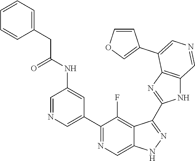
C1(C2=CN=CC(NC(=O)CC3=CC=CC=C3)=C2)=NC=C2C(=C1F)C(C1=NC3=C(N1)C=NC=C3C1=COC=C1)=NN2
